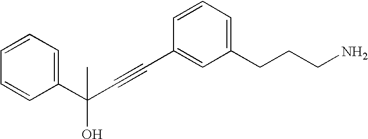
C1(C(C#CC2=CC(CCCN)=CC=C2)(O)C)=CC=CC=C1
